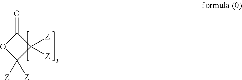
O=C1OC([Z])([Z])C1([Z])[Z]
